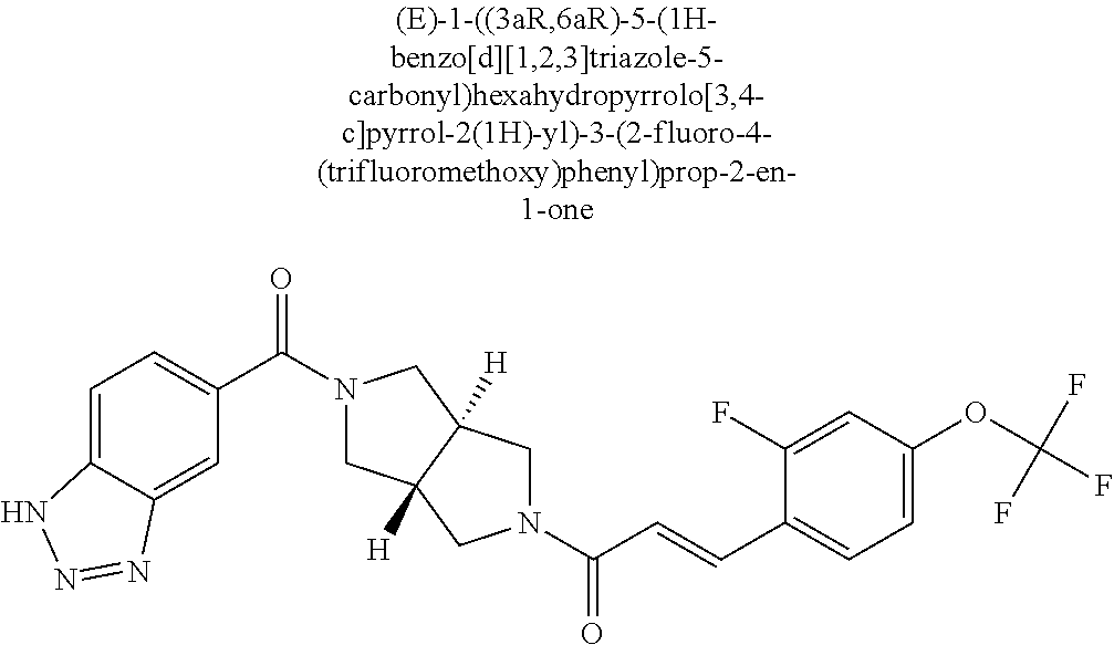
C1=C2C(=CC(C(=O)N3CC4([H])C([H])(C3)CN(C(=O)C=CC3=CC=C(OC(F)(F)F)C=C3F)C4)=C1)N=NN2
